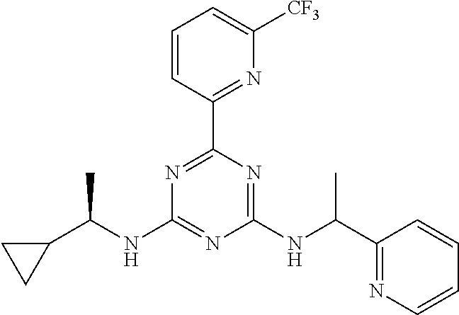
N1=C(C2=NC([CF3])=CC=C2)N=C(NC(C2=NC=CC=C2)C)N=C1NC(C1CC1)C
